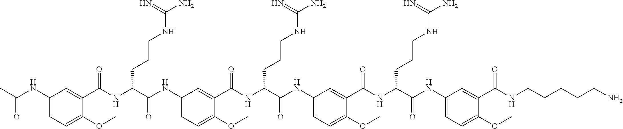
C1(NC(C)=O)=CC=C(OC)C(C(NC(C(NC2=CC=C(OC)C(C(NC(C(NC3=CC=C(OC)C(C(NC(C(NC4=CC=C(OC)C(C(NCCCCCN)=O)=C4)=O)CCCNC(N)=N)=O)=C3)=O)CCCNC(N)=N)=O)=C2)=O)CCCNC(N)=N)=O)=C1
